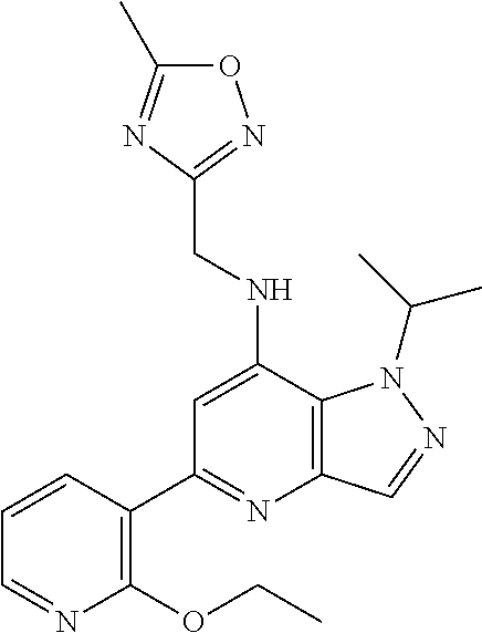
C1=C(NCC2=NOC(C)=N2)C2=C(N=C1C1=C(OCC)N=CC=C1)C=NN2C(C)C
